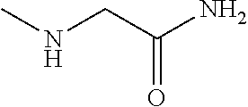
C(N)(CNC)=O
